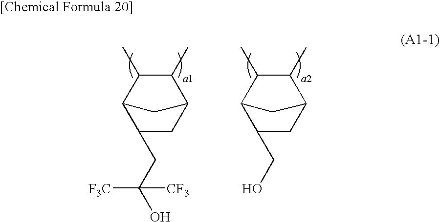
C1(CC(O)([CF3])[F3C])CC2C(C)C(C)C1C2.C1(CO)CC2C(C)C(C)C1C2
